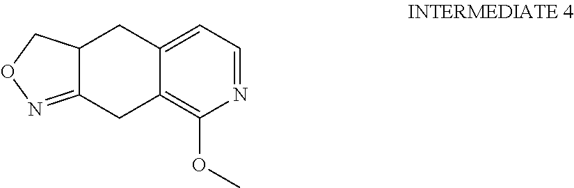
C1=C2C(=C(OC)N=C1)CC1=NOCC1C2
